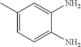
C1(C)=CC=C(N)C(N)=C1
